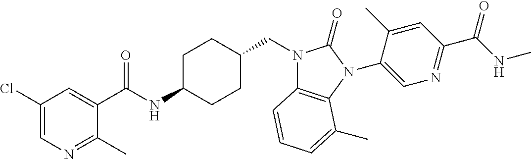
C1(Cl)=CN=C(C)C(C(NC2CCC(CN3C4=C(N(C5=CN=C(C(NC)=O)C=C5C)C3=O)C(C)=CC=C4)CC2)=O)=C1
